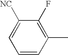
C1(F)=C(C)C=CC=C1[NC]
